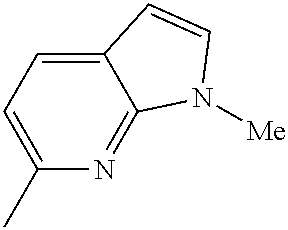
C1=C(C)N=C2C(=C1)C=CN2[Me]
